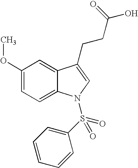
C12=CC(OC)=CC=C1N(S(C1=CC=CC=C1)(=O)=O)C=C2CCC(O)=O
